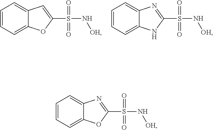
C1(S(=O)(=O)N[OH])=CC2=CC=CC=C2O1.C1(S(=O)(=O)N[OH])=NC2=CC=CC=C2N1.C1(S(=O)(=O)N[OH])=NC2=CC=CC=C2O1
